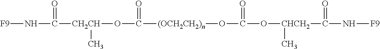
[(OCH2CH2)n](OC(O[CHCH2](C(N[F9])=O)C)=O)C(O[CH2CH](C(N[F9])=O)C)=O
